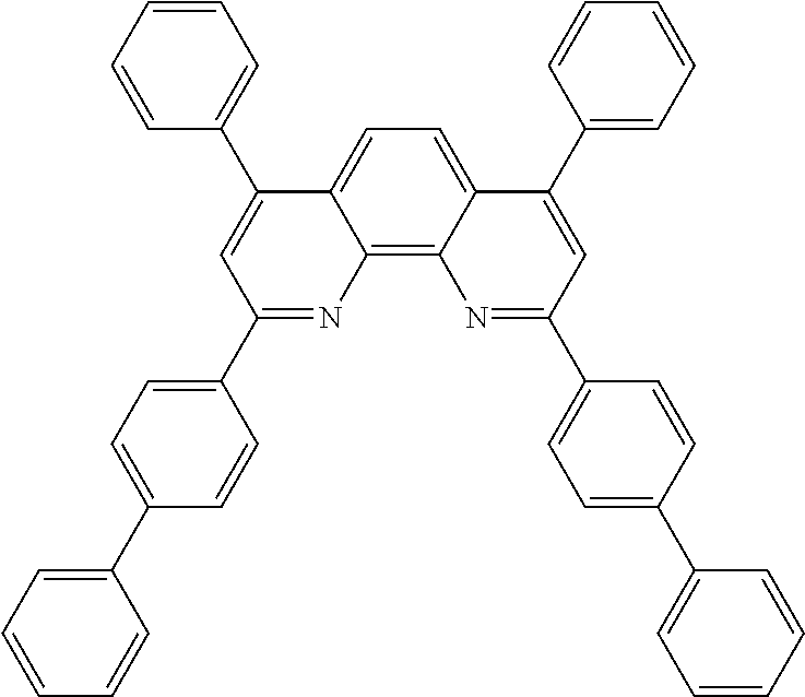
C1=C2C(=C3C(=C1)C(C1=CC=CC=C1)=CC(C1=CC=C(C4=CC=CC=C4)C=C1)=N3)N=C(C1=CC=C(C3=CC=CC=C3)C=C1)C=C2C1=CC=CC=C1
